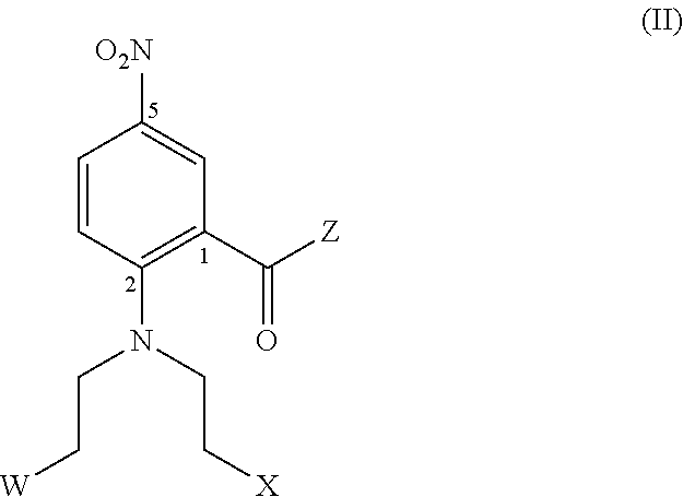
C1=CC(N(CC[X])CC[W])=C(C([Z])=O)C=C1[O2N]
